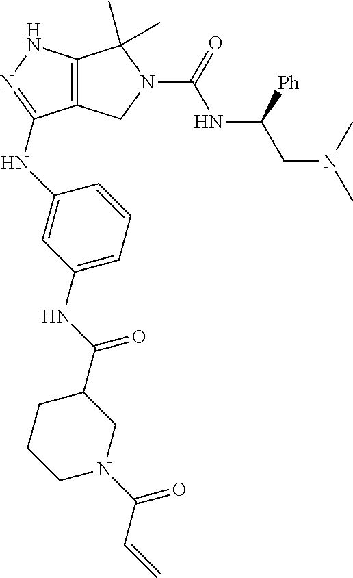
C12=C(NN=C1NC1=CC(NC(C3CCCN(C(C=C)=O)C3)=O)=CC=C1)C(C)(C)N(C(NC(CN(C)C)[Ph])=O)C2
